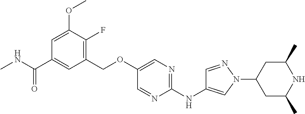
C1(COC2=CN=C(NC3=CN(C4CC(C)NC(C)C4)N=C3)N=C2)=C(F)C(OC)=CC(C(NC)=O)=C1
